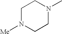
C1N([Me])CCN(C)C1
